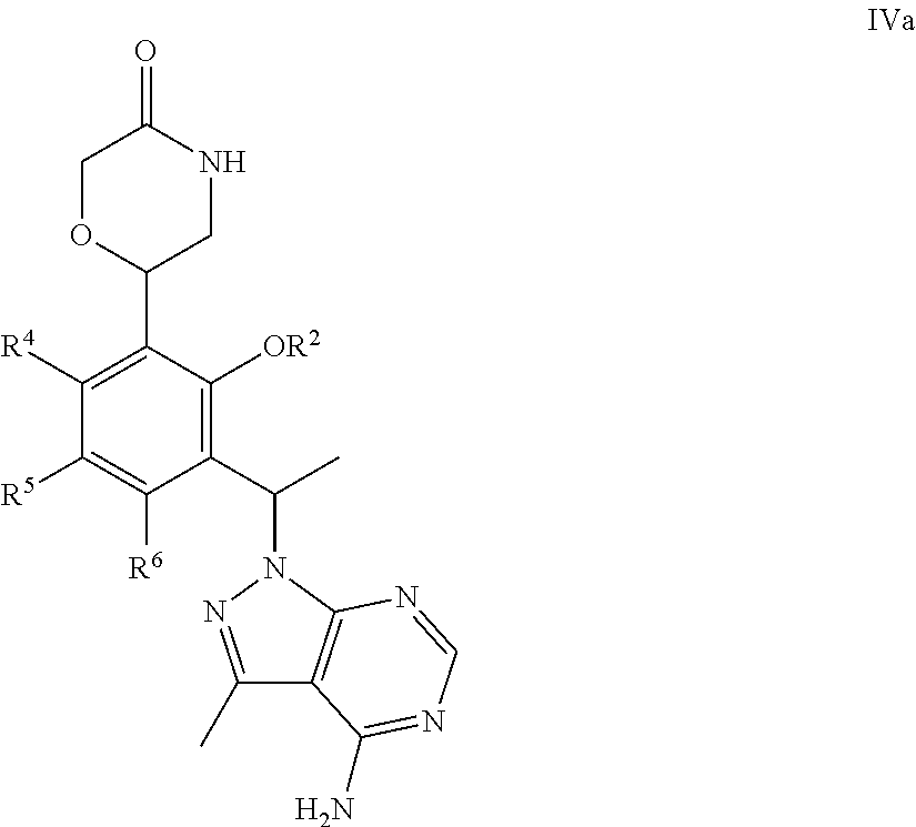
C1(C2=C([R4])C([R5])=C([R6])C(C(N3N=C(C)C4=C3N=CN=C4N)C)=C2[OR2])CNC(=O)CO1
